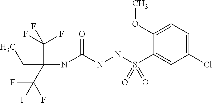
CCC(NC(NNS(C1=CC(Cl)=CC=C1OC)(=O)=O)=O)(C(F)(F)F)C(F)(F)F
